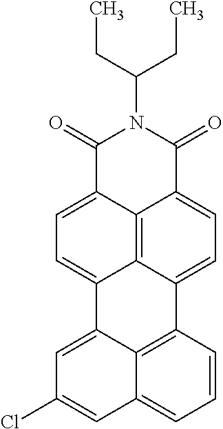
C1(=O)C2=CC=C3C4=C2C(=CC=C4C2=C4C3=CC(Cl)=CC4=CC=C2)C(=O)N1C(CC)CC
